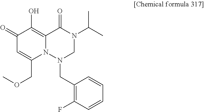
C1(CN2CN(C(C)C)C(=O)C3=C(O)C(=O)C=C(COC)N23)=C(F)C=CC=C1
